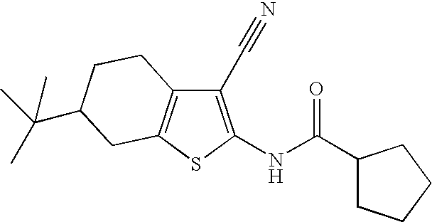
C1(C#N)=C(NC(C2CCCC2)=O)SC2=C1CCC(C(C)(C)C)C2
